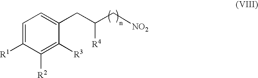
C1=C([R1])C([R2])=C([R3])C(CC([R4])C[NO2])=C1
